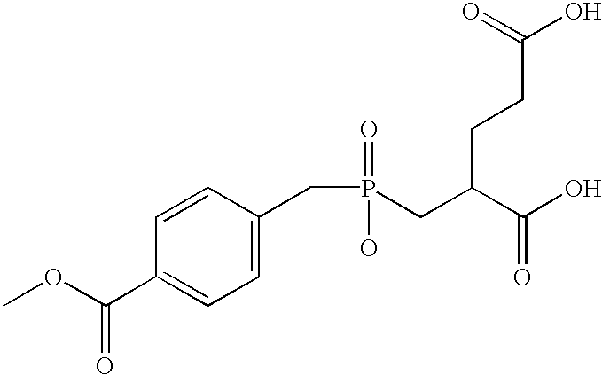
COC(C1=CC=C(CP(=O)(O)CC(C(O)=O)CCC(O)=O)C=C1)=O
